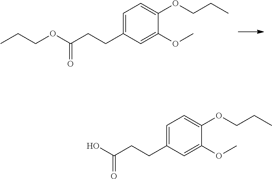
C1=C(CCC(OCCC)=O)C=C(OC)C(OCCC)=C1.C1=C(CCC(O)=O)C=C(OC)C(OCCC)=C1
